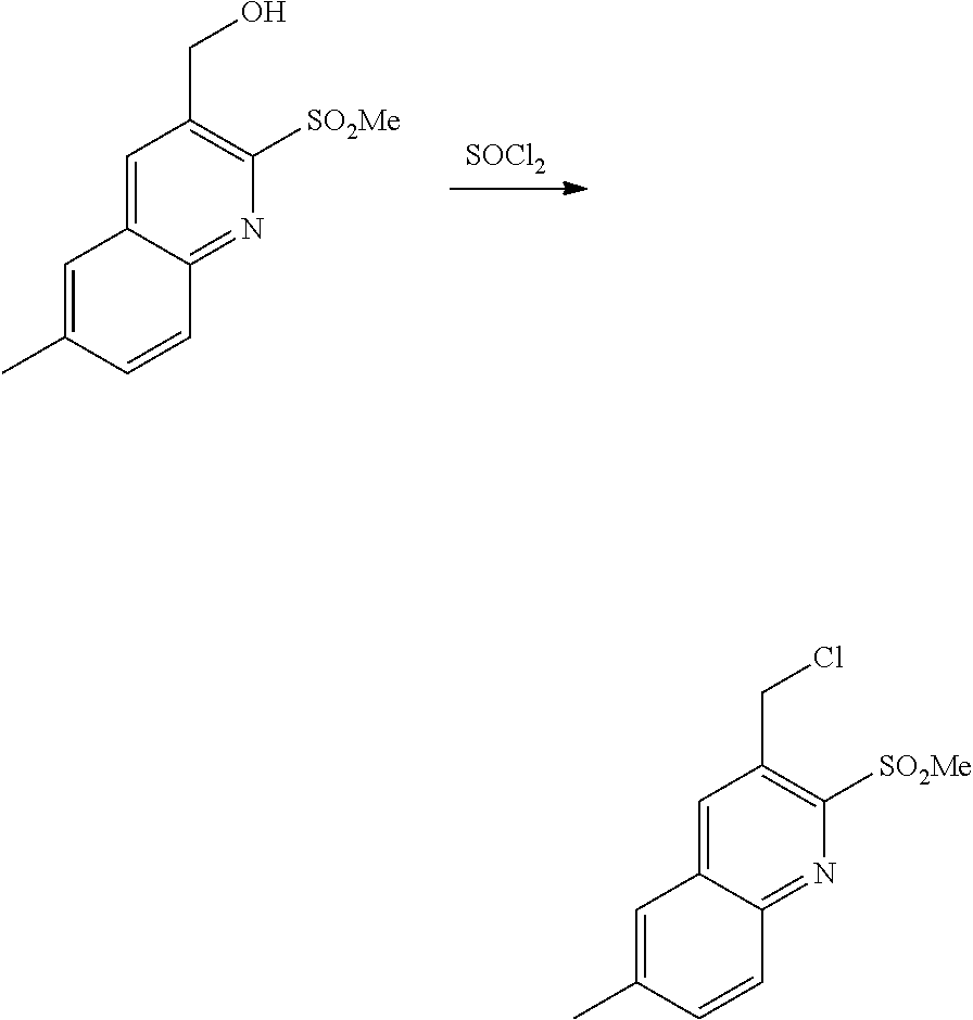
[SOCl2].C1=C2C(=NC([SO2Me])=C1CO)C=CC(C)=C2.C1=C2C(=NC([SO2Me])=C1CCl)C=CC(C)=C2
